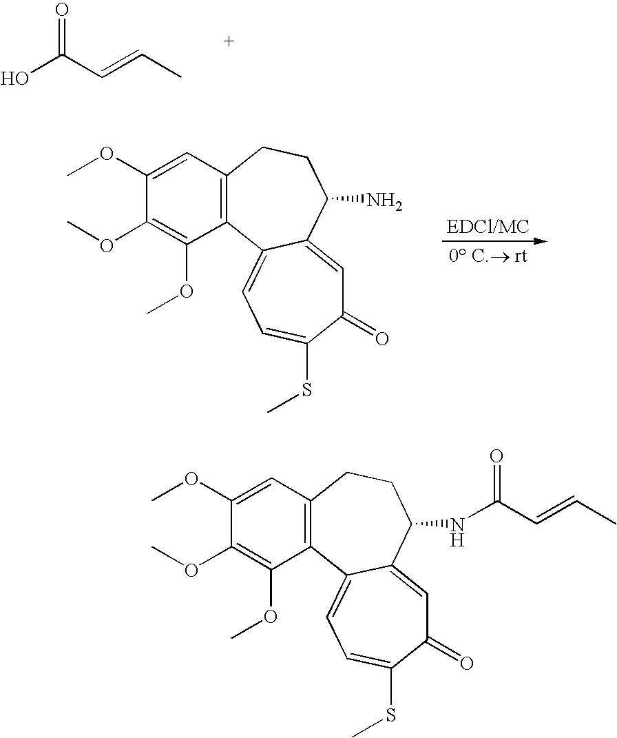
OC(C=CC)=O.C1(OC)=CC2=C(C(OC)=C1OC)C1=CC=C(SC)C(=O)C=C1C(N)CC2.C1(OC)=CC2=C(C(OC)=C1OC)C1=CC=C(SC)C(=O)C=C1C(NC(C=CC)=O)CC2
